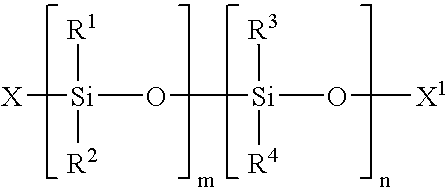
[X][Si](O[Si](O[X1])([R3])[R4])([R1])[R2]
